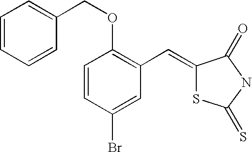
C1=CC=CC(COC2=C(C=C3SC(=S)NC3=O)C=C(Br)C=C2)=C1
